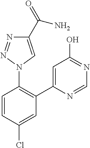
N1=C(O)C=C(C2=C(N3N=NC(C(N)=O)=C3)C=CC(Cl)=C2)N=C1
